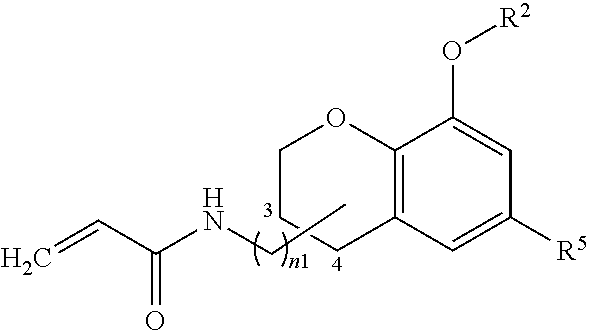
C12=C(C=C([R5])C=C1O[R2])CCCO2.C=CC(NCC)=O
